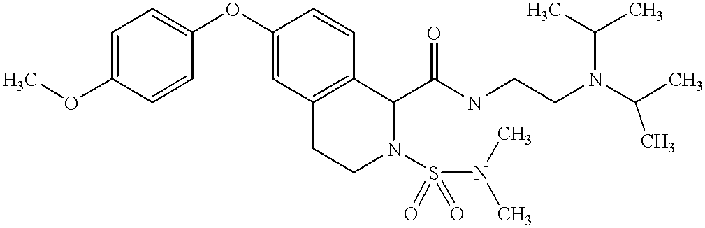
C1=C(OC)C=CC(OC2=CC3=C(C=C2)C(C(NCCN(C(C)C)C(C)C)=O)N(S(=O)(N(C)C)=O)CC3)=C1
